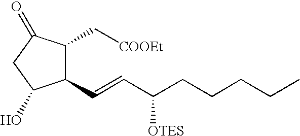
C1(C=CC(CCCCC)[OTES])C(C[COOEt])C(=O)CC1O
